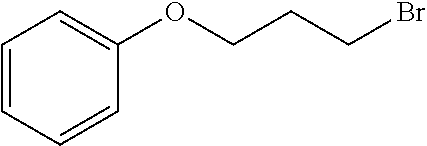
C(OC1=CC=CC=C1)CCBr
